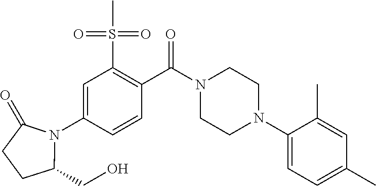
C1=C(N2C(CO)CCC2=O)C=CC(C(N2CCN(C3=CC=C(C)C=C3C)CC2)=O)=C1S(C)(=O)=O
